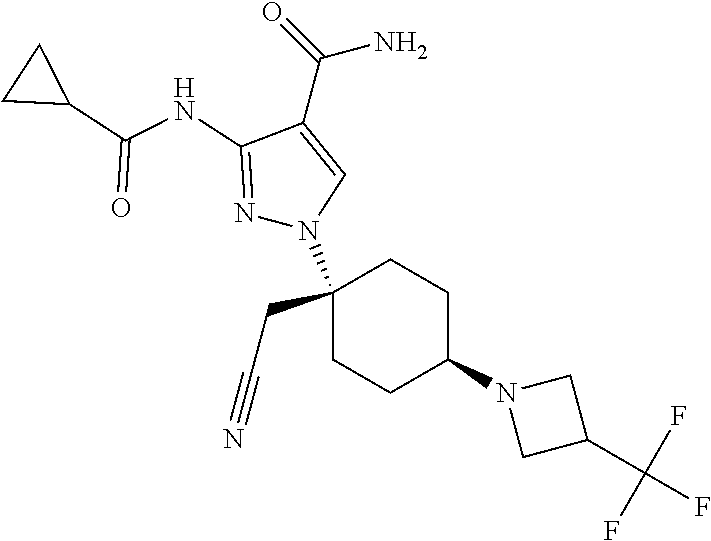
C(C1=CN(C2(CC#N)CCC(N3CC(C(F)(F)F)C3)CC2)N=C1NC(C1CC1)=O)(=O)N
